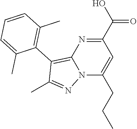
C1(C(O)=O)=NC2=C(C3=C(C)C=CC=C3C)C(C)=NN2C(CCC)=C1
